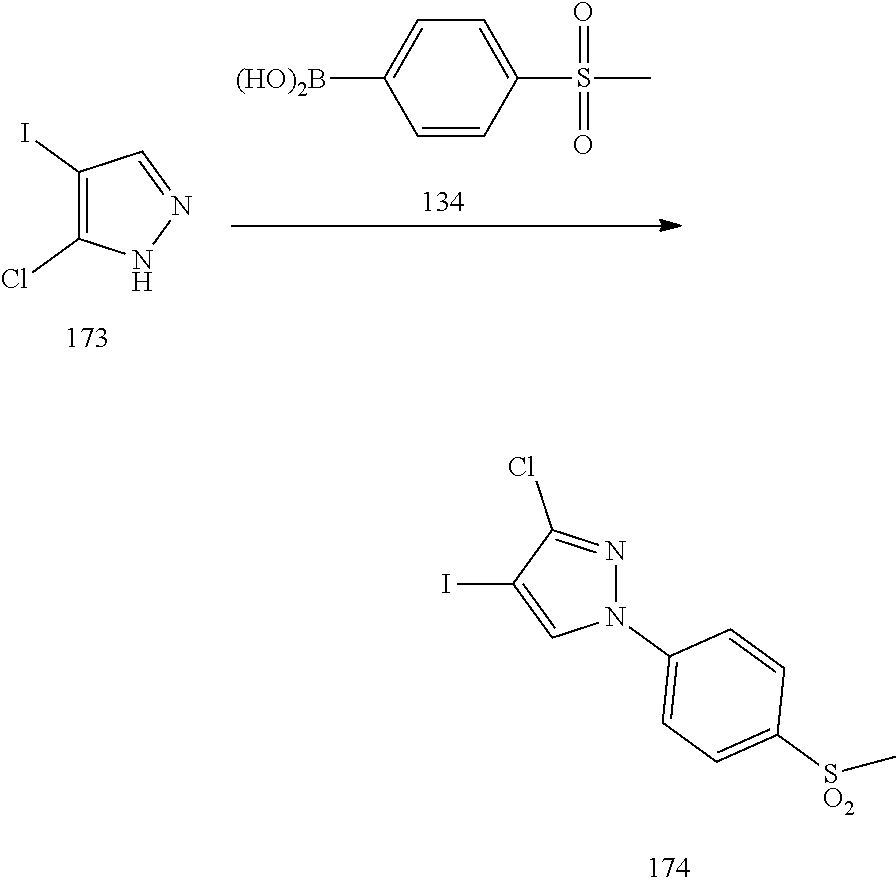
C1=C([(HO)2B])C=CC(S(C)(=O)=O)=C1.C1(I)=C(Cl)NN=C1.N1(C2=CC=C([SO2]C)C=C2)N=C(Cl)C(I)=C1
